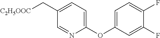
C1(C[C2H5OOC])=CC=C(OC2=CC=C(F)C(F)=C2)N=C1
